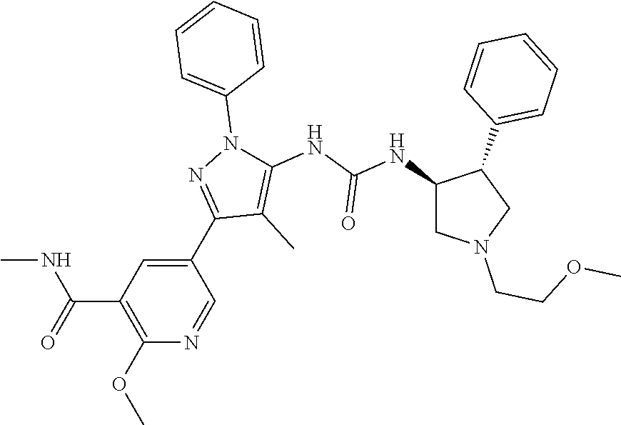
CNC(C1=C(OC)N=CC(C2=NN(C3=CC=CC=C3)C(NC(NC3CN(CCOC)CC3C3=CC=CC=C3)=O)=C2C)=C1)=O
